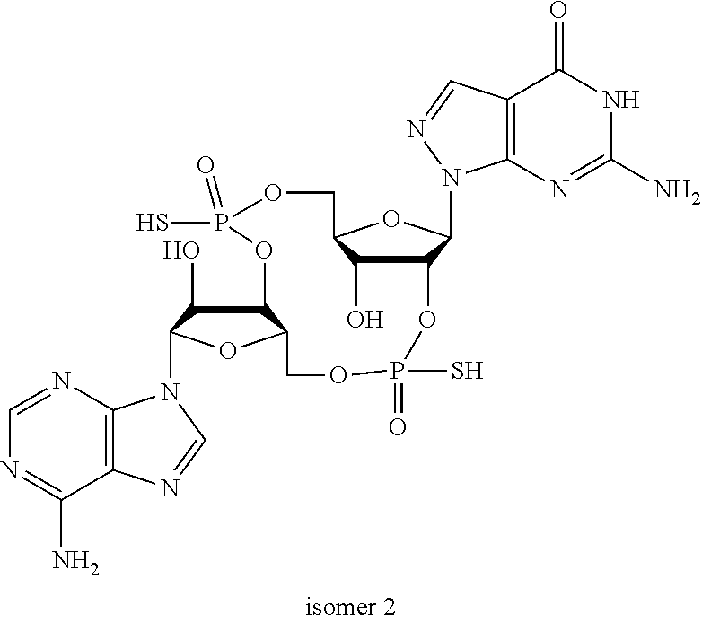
C12=C(N=CN=C1N)N(C1C(O)C3C(O1)COP(S)(=O)OC1C(N4C5=C(C(=O)NC(N)=N5)C=N4)OC(COP(S)(=O)O3)C1O)C=N2
